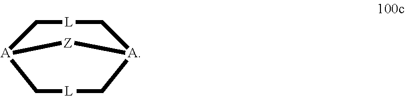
[A]12C[L]C[A](C[L]C1)[Z]2
